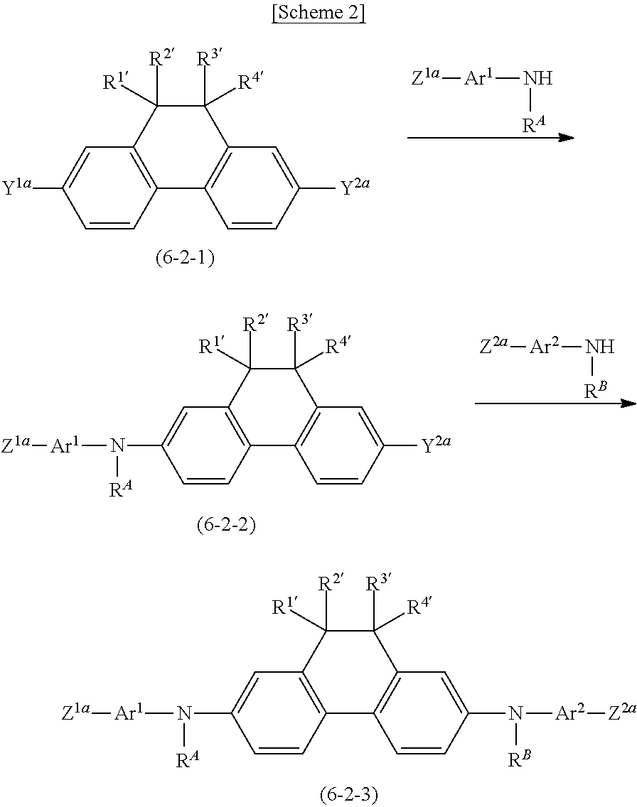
[Z1a][Ar1]N[RA].C1=CC2=C(C=C1[Y1a])C([R2])([R1])C([R3])([R4])C1=C2C=CC([Y2a])=C1.[Z2a][Ar2]N[RB].C1=CC2=C(C=C1N([RA])[Ar1][Z1a])C([R2])([R1])C([R3])([R4])C1=C2C=CC([Y2a])=C1.C1=CC2=C(C=C1N([Ar1][Z1a])[RA])C([R2])([R1])C([R3])([R4])C1=C2C=CC(N([Ar2][Z2a])[RB])=C1
